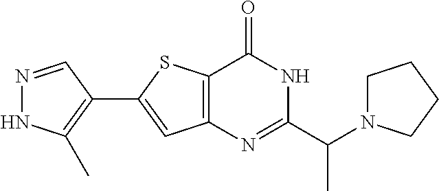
N1=CC(C2=CC3=C(S2)C(=O)NC(C(N2CCCC2)C)=N3)=C(C)N1
